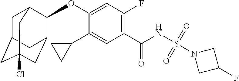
C1(OC2C3CC4(Cl)CC(CC2C4)C3)=CC(F)=C(C(NS(=O)(=O)N2CC(F)C2)=O)C=C1C1CC1
